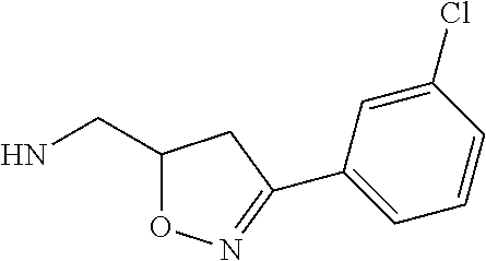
C1(CN)ON=C(C2=CC=CC(Cl)=C2)C1
